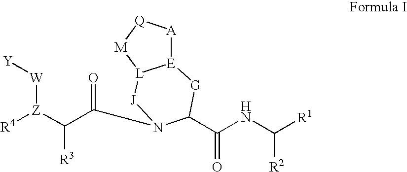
C(NC([R1])[R2])(=O)C1N(C(C([Z]([R4])[W][Y])[R3])=O)[J][L]2[E]([A][Q][M]2)[G]1
